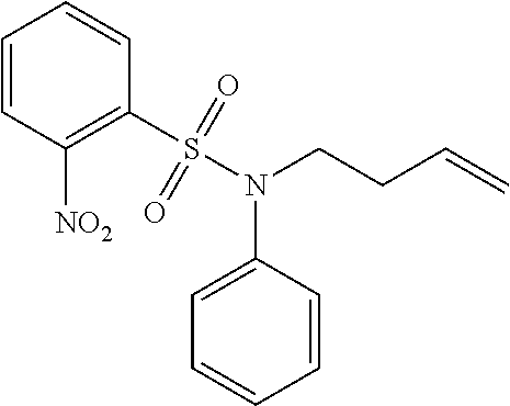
C1=CC([NO2])=C(S(=O)(=O)N(CCC=C)C2=CC=CC=C2)C=C1
